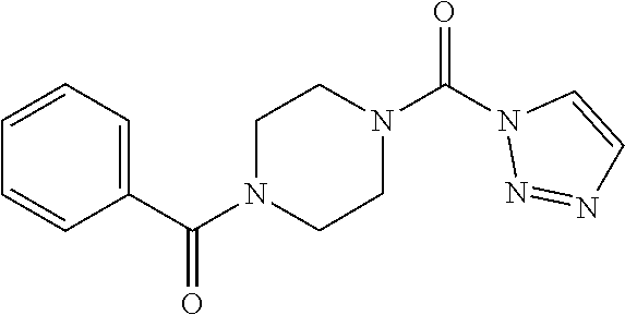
O=C(N1N=NC=C1)N1CCN(C(C2=CC=CC=C2)=O)CC1
